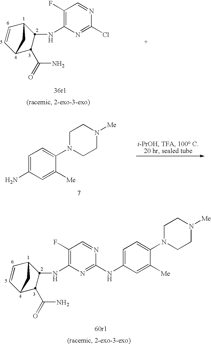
C1=CC2CC1C(C(N)=O)C2NC1=C(F)C=NC(Cl)=N1.C1=C(N)C=C([Me])C(N2CCN([Me])CC2)=C1.C1=CC2CC1C(C(N)=O)C2NC1=C(F)C=NC(NC2=CC=C(N3CCN([Me])CC3)C([Me])=C2)=N1
